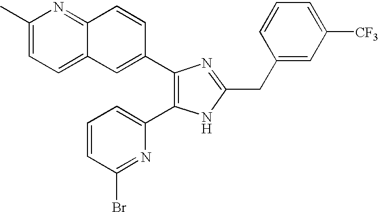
C1(C)=CC=C2C(=N1)C=CC(C1=C(C3=CC=CC(Br)=N3)NC(CC3=CC([CF3])=CC=C3)=N1)=C2
